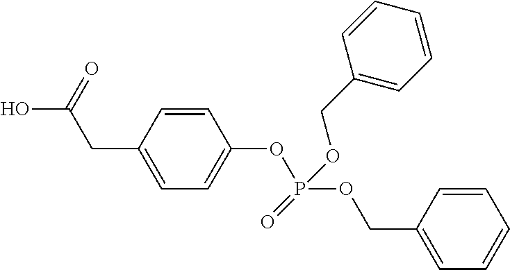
C1(CC(O)=O)=CC=C(OP(OCC2=CC=CC=C2)(OCC2=CC=CC=C2)=O)C=C1
